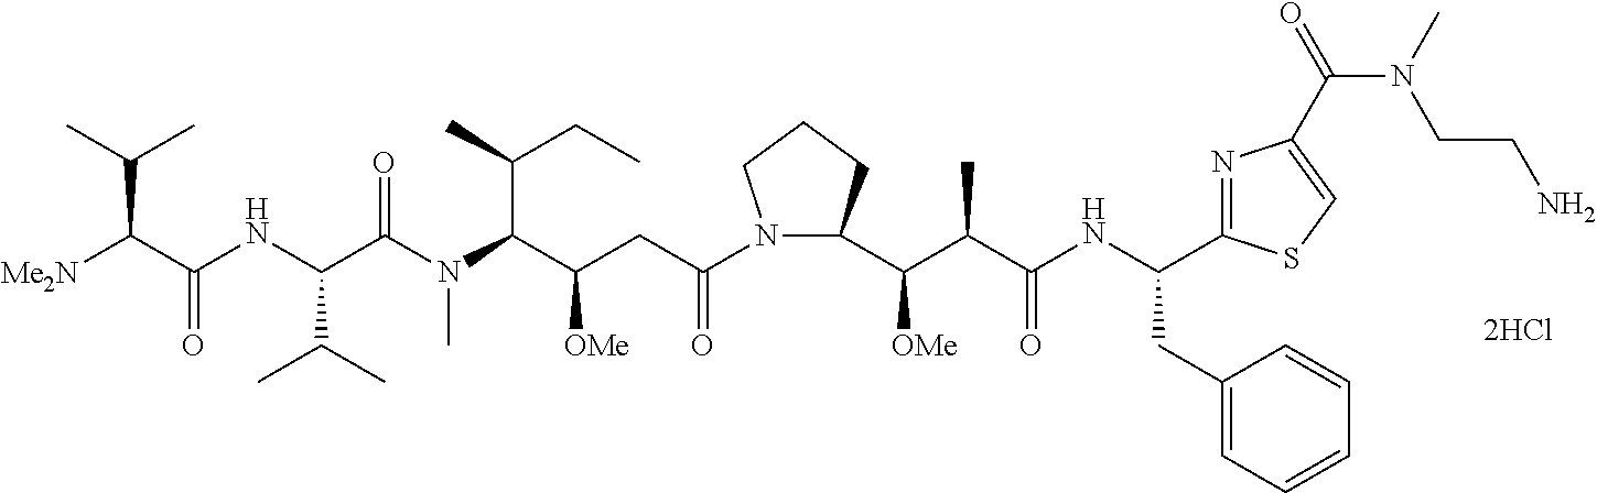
N1(C(CC(C(N(C)C(C(NC(C([Me2N])C(C)C)=O)C(C)C)=O)C(C)CC)[OMe])=O)C(C(C(C(NC(CC2=CC=CC=C2)C2=NC(C(N(C)CCN)=O)=CS2)=O)C)[OMe])CCC1
